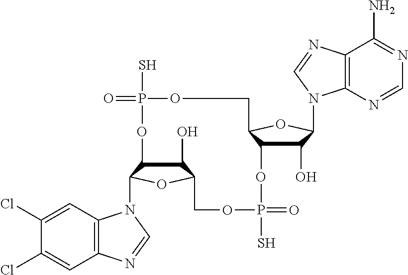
C1(O)C2C(N3C4=C(C=C(Cl)C(Cl)=C4)N=C3)OC1COP(S)(=O)OC1C(O)C(N3C4=C(C(N)=NC=N4)N=C3)OC1COP(S)(=O)O2
